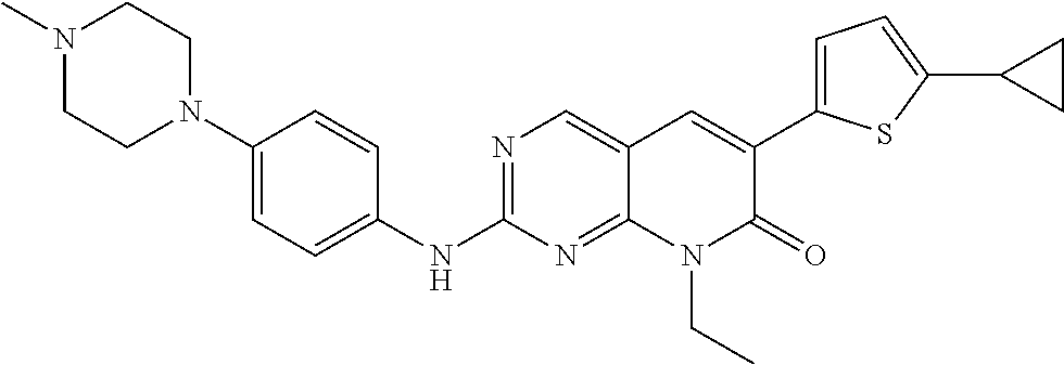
N1(C)CCN(C2=CC=C(NC3=NC=C4C(=N3)N(CC)C(=O)C(C3=CC=C(C5CC5)S3)=C4)C=C2)CC1
